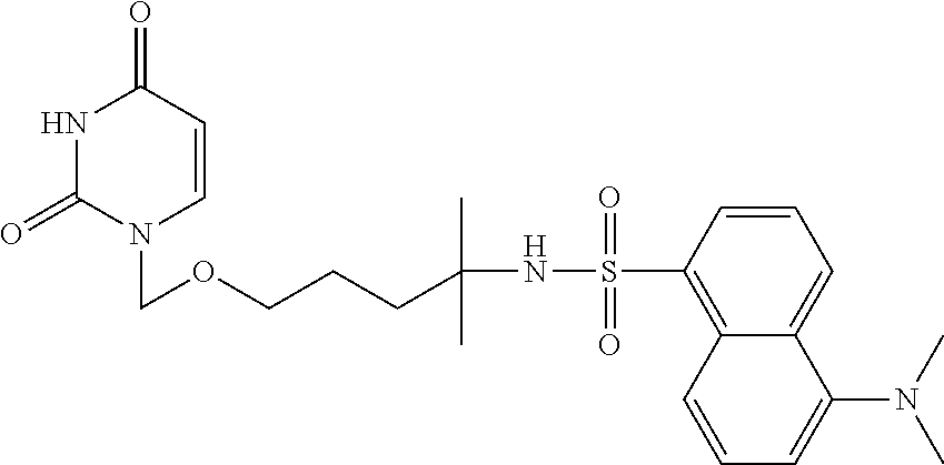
N1C(=O)N(COCCCC(NS(C2=C3C(=CC=C2)C(N(C)C)=CC=C3)(=O)=O)(C)C)C=CC1=O
